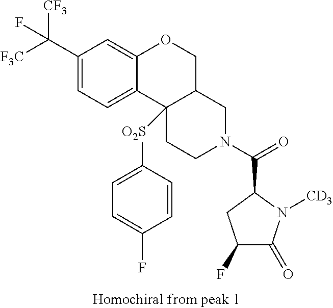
[F3C]C(C1=CC=C2C(=C1)OCC1C2([O2S]C2=CC=C(F)C=C2)CCN(C(=O)C2N([CD3])C(=O)C(F)C2)C1)([CF3])F
